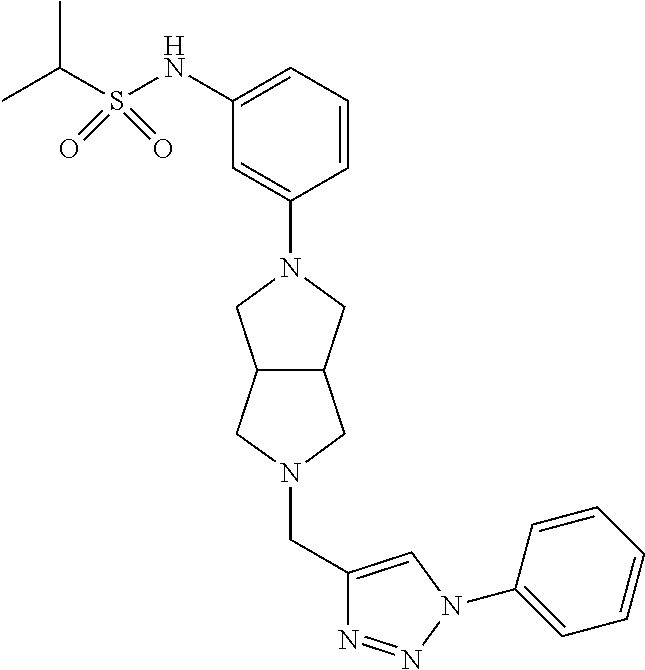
C1=CC=C(NS(C(C)C)(=O)=O)C=C1N1CC2CN(CC3=CN(C4=CC=CC=C4)N=N3)CC2C1
